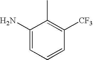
C1(N)=CC=CC([CF3])=C1C
